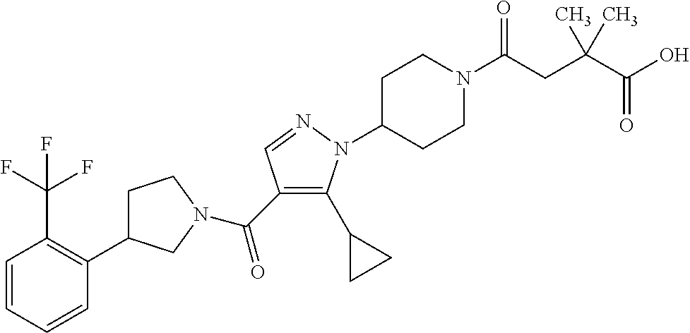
C(C1=C(C2CC2)N(C2CCN(C(=O)CC(C(=O)O)(C)C)CC2)N=C1)(=O)N1CC(C2=C(C(F)(F)F)C=CC=C2)CC1
